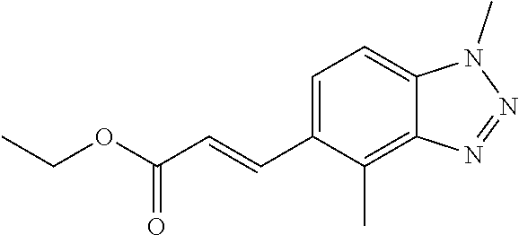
C1=C(C=CC(OCC)=O)C(C)=C2C(=C1)N(C)N=N2
